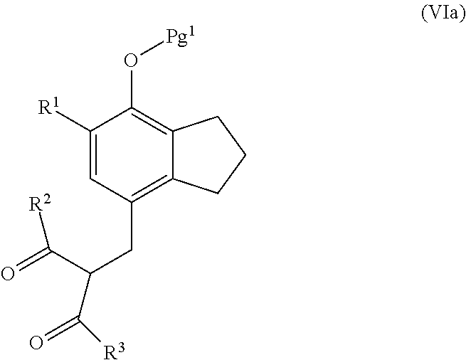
C1([R1])=CC(CC(C(=O)[R2])C([R3])=O)=C2C(=C1O[Pg1])CCC2
